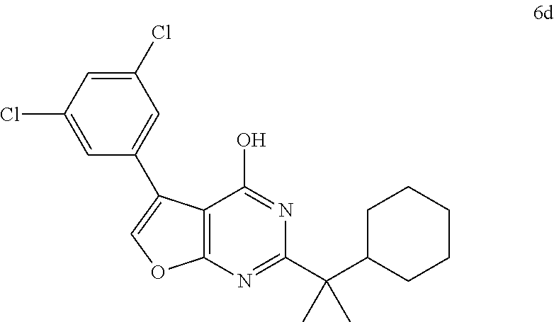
C12=C(N=C(C(C3CCCCC3)(C)C)N=C1O)OC=C2C1=CC(Cl)=CC(Cl)=C1
